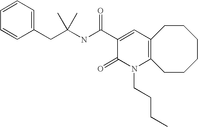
C(NC(C1=CC2=C(N(CCCC)C1=O)CCCCCC2)=O)(CC1=CC=CC=C1)(C)C
